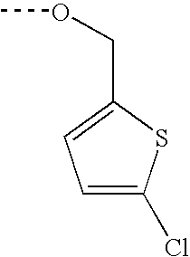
C1=C(Cl)SC(COC)=C1
